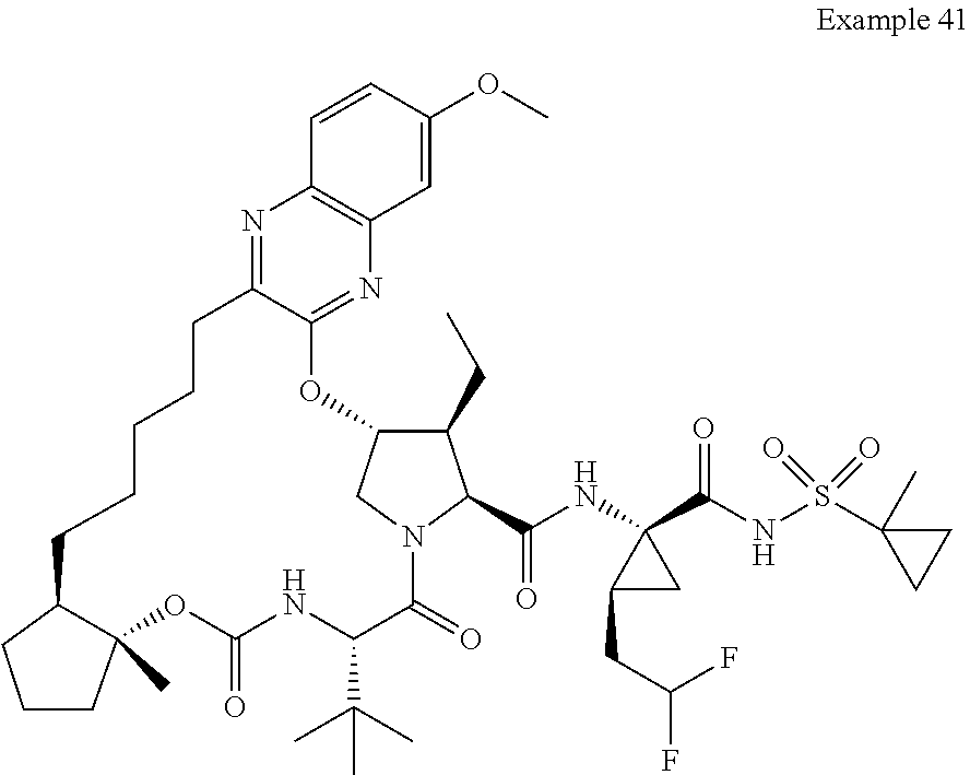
N1=C2C(=NC3=C1C=CC(OC)=C3)OC1C(CC)C(C(NC3(C(NS(C4(C)CC4)(=O)=O)=O)C(CC(F)F)C3)=O)N(C(=O)C(C(C)(C)C)NC(=O)OC3(C)C(CCCCC2)CCC3)C1
